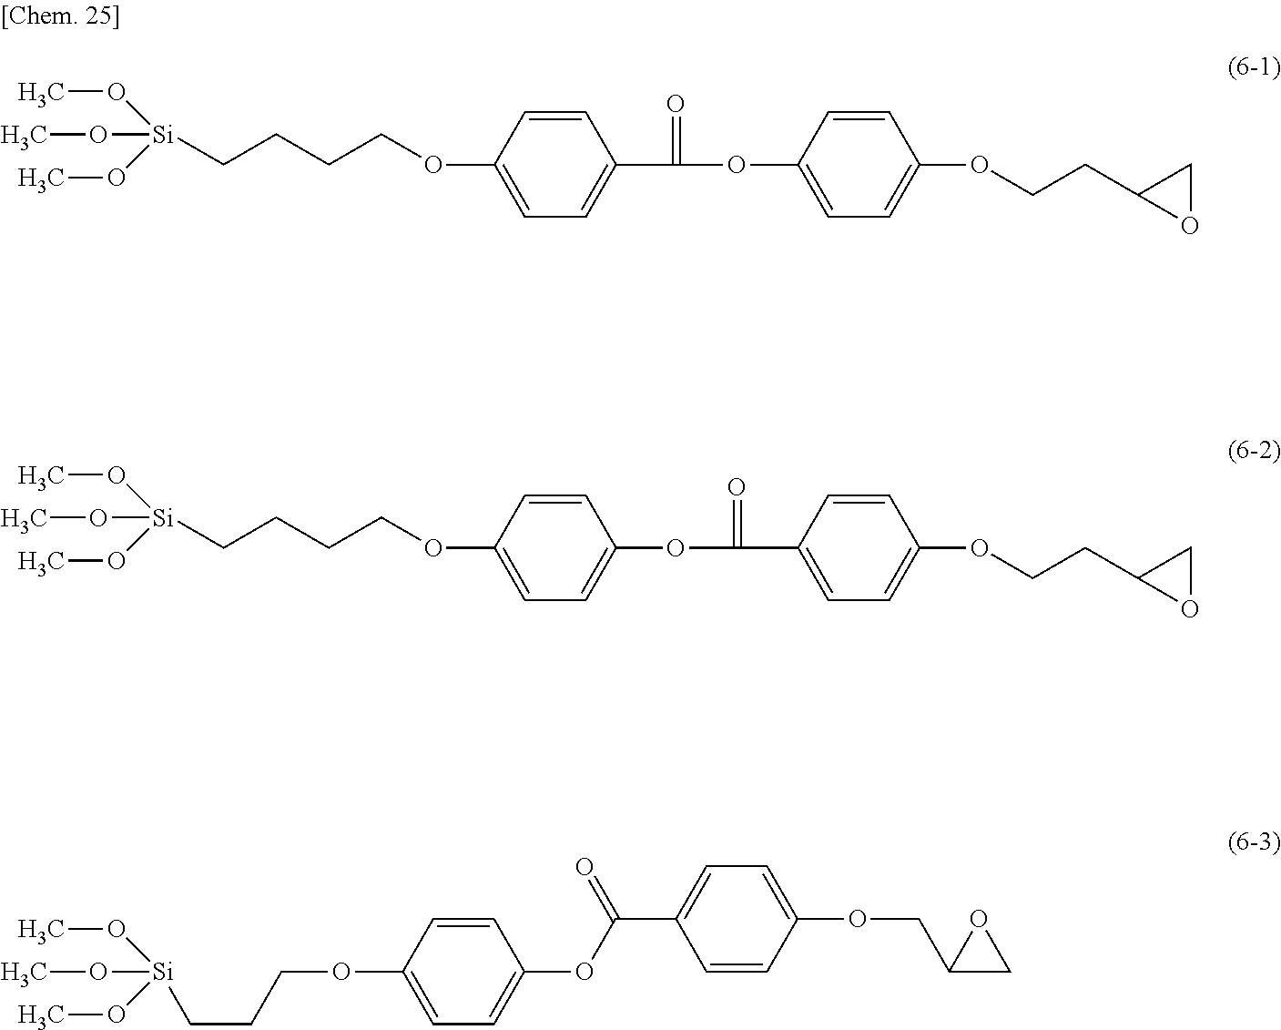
[Si](CCCCOC1=CC=C(C(=O)OC2=CC=C(OCCC3OC3)C=C2)C=C1)(OC)(OC)OC.[Si](CCCCOC1=CC=C(OC(C2=CC=C(OCCC3OC3)C=C2)=O)C=C1)(OC)(OC)OC.[Si](OC)(OC)(OC)CCCOC1=CC=C(OC(C2=CC=C(OCC3CO3)C=C2)=O)C=C1
